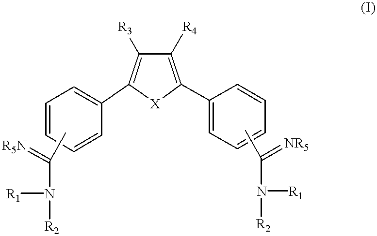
C1=CC=CC(C2=C([R3])C([R4])=C(C3=CC=CC=C3)[X]2)=C1.CC(N([R1])[R2])=[R5N].CC(N([R2])[R1])=[NR5]
